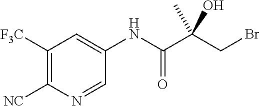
C1=C(NC(C(CBr)(C)O)=O)C=NC([NC])=C1[F3C]
